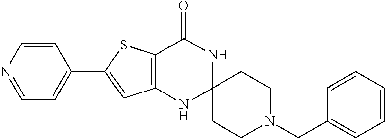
C1=CN=CC=C1C1=CC2=C(S1)C(=O)NC1(N2)CCN(CC2=CC=CC=C2)CC1
